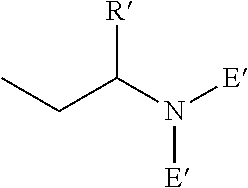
CCC(N([E])[E])[R]
